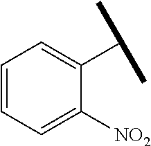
C1=CC=C([NO2])C(C(C)C)=C1
